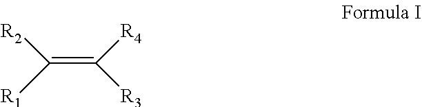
C(=C([R4])[R3])([R2])[R1]
